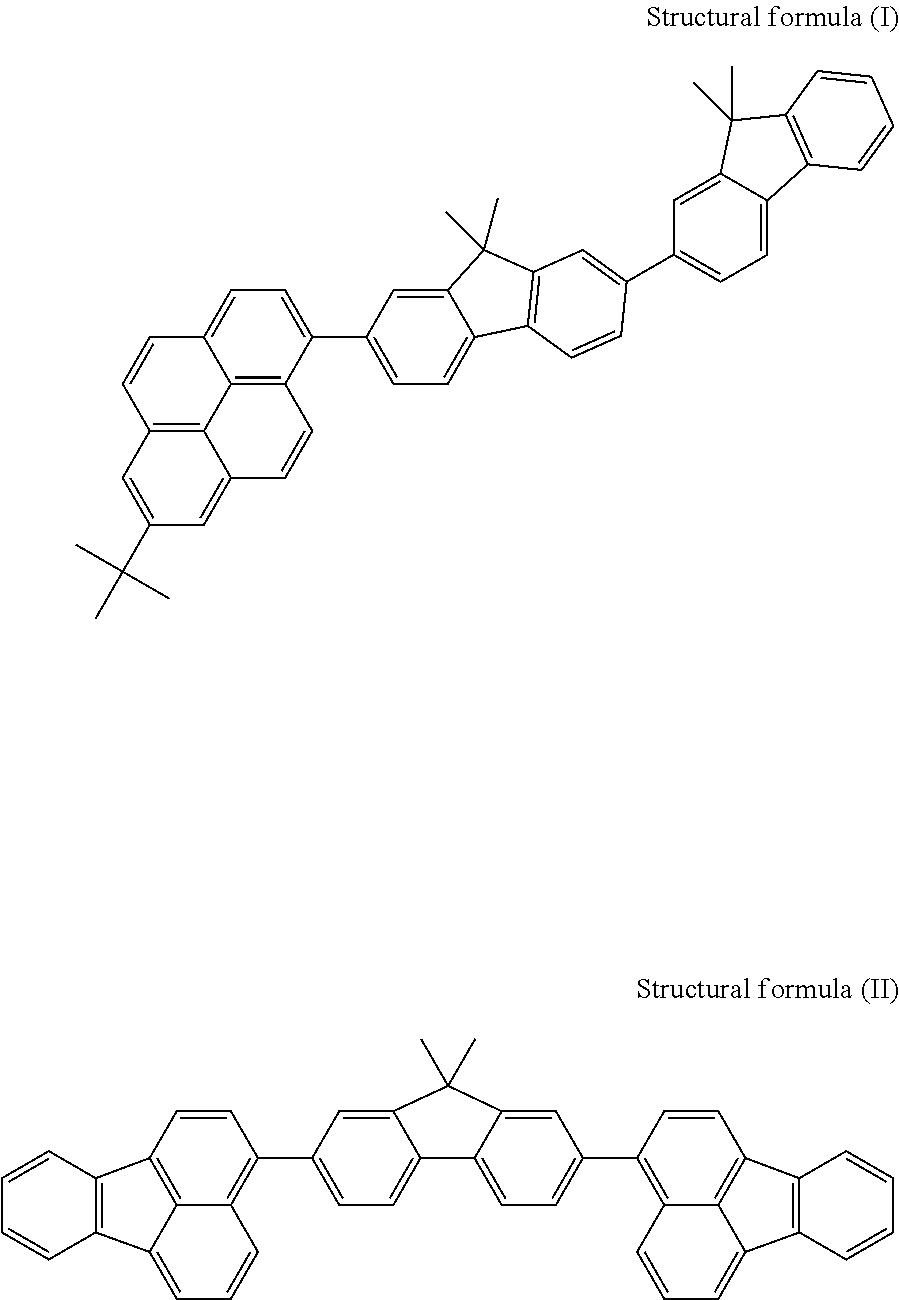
C12=C3C(C4=CC=C5C(=C4)C(C)(C)C4=C5C=CC(C5=CC=C6C(=C5)C(C)(C)C5=C6C=CC=C5)=C4)=CC=C1C=CC1=C2C(=CC(C(C)(C)C)=C1)C=C3.C1=CC2=C3C(=C1C1=CC=C4C(=C1)C(C)(C)C1=CC(C5=C6C7=C(C=C5)C5=C(C7=CC=C6)C=CC=C5)=CC=C41)C=CC=C3C1=C2C=CC=C1
